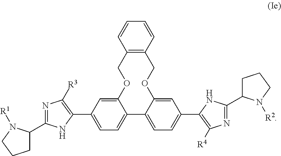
C12=CC(C3=C([R3])N=C(C4CCCN4[R1])N3)=CC=C1C1=CC=C(C3=C([R4])N=C(C4CCCN4[R2])N3)C=C1OCC1=C(C=CC=C1)CO2
